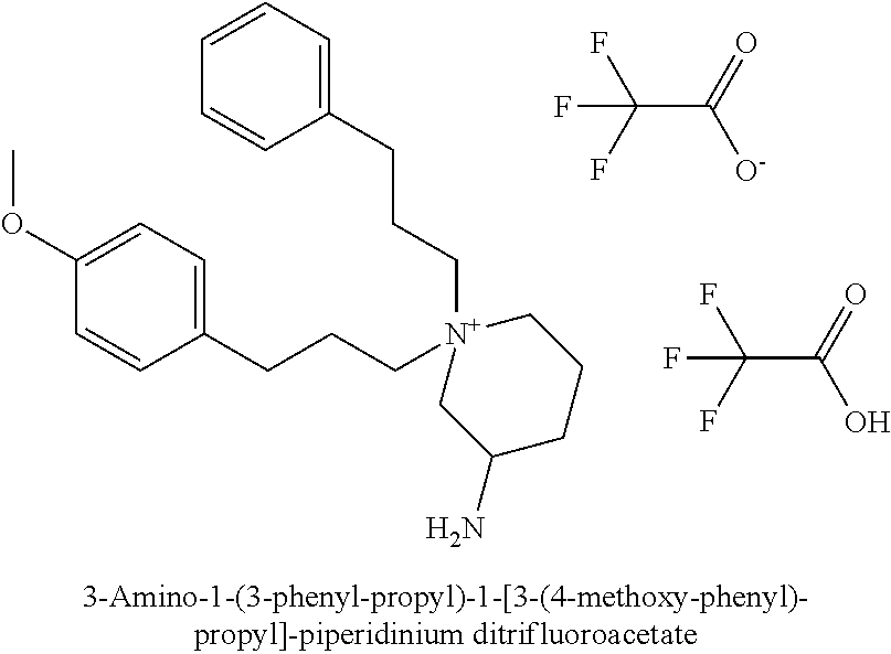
C1(OC)=CC=C(CCC[N+]2(CCCC3=CC=CC=C3)CC(N)CCC2)C=C1.C(C(=O)O)(F)(F)F.C(C(=O)[O-])(F)(F)F
